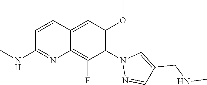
C1(N2N=CC(CNC)=C2)=C(OC)C=C2C(=C1F)N=C(NC)C=C2C
